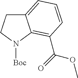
C12=CC=CC(C(=O)OC)=C1N([Boc])CC2
